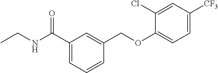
C1(C(NCC)=O)=CC=CC(COC2=CC=C([CF3])C=C2Cl)=C1
